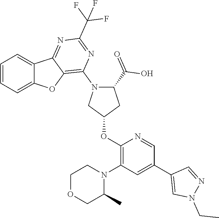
C1=CC=C2C(=C1)C1=NC(C(F)(F)F)=NC(N3C(C(O)=O)CC(OC4=C(N5CCOCC5C)C=C(C5=CN(CC)N=C5)C=N4)C3)=C1O2
